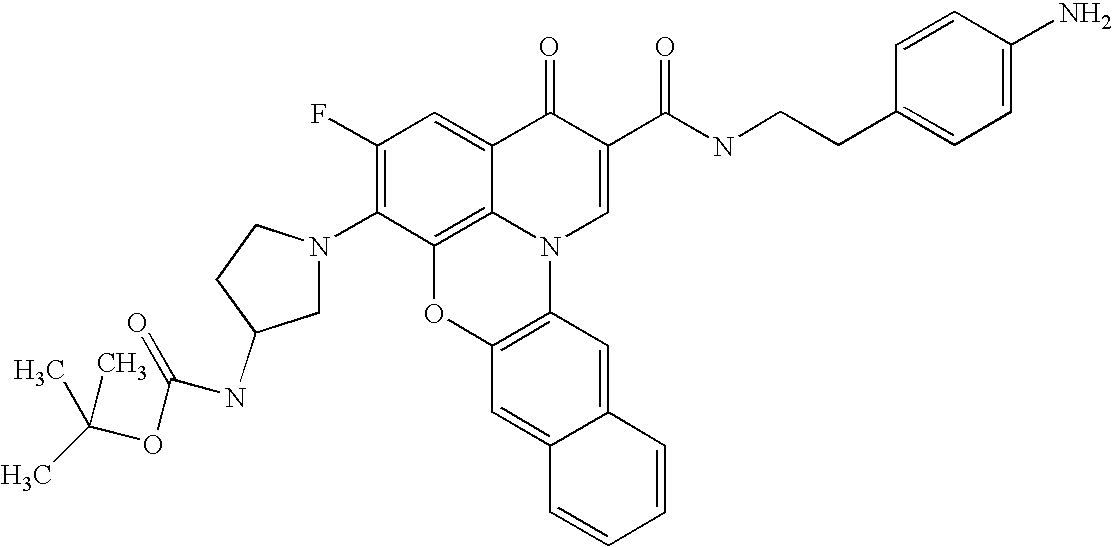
C1(F)=C(N2CC(NC(OC(C)(C)C)=O)CC2)C2=C3C(=C1)C(=O)C(C(NCCC1=CC=C(N)C=C1)=O)=CN3C1=C(O2)C=C2C(=C1)C=CC=C2
